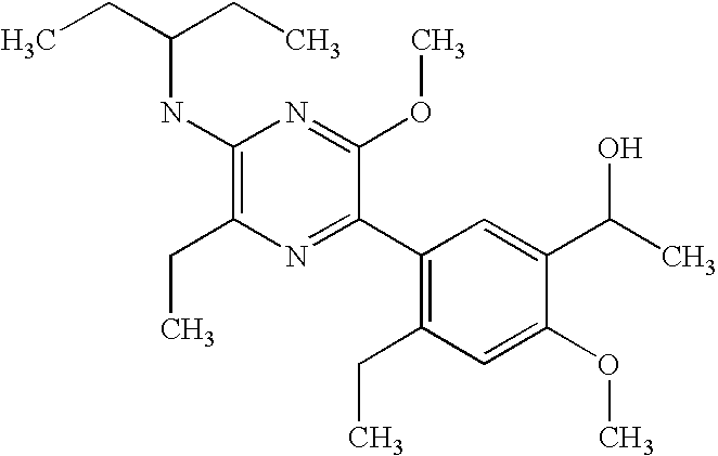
CCC(CC)NC1=C(CC)N=C(C2=C(CC)C=C(OC)C(C(C)O)=C2)C(OC)=N1
